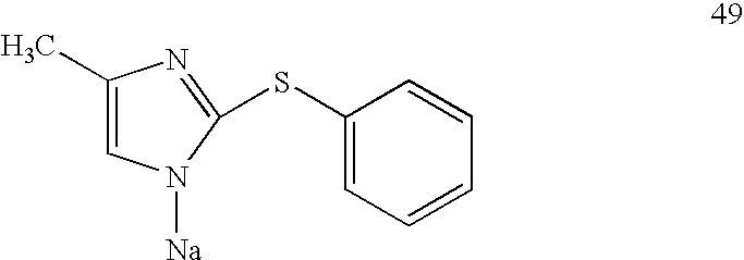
C1(C)=CN([Na])C(SC2=CC=CC=C2)=N1
